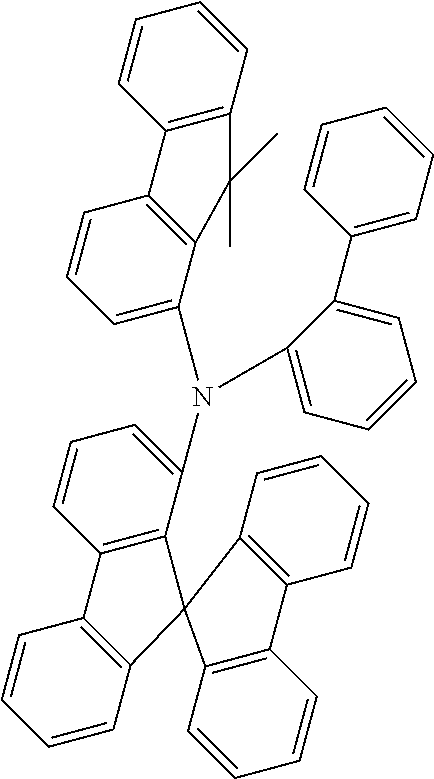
C12=C(C(N(C3=CC=CC4=C3C(C)(C)C3=C4C=CC=C3)C3=CC=CC=C3C3=CC=CC=C3)=CC=C1)C1(C3=C2C=CC=C3)C2=C(C=CC=C2)C2=C1C=CC=C2
